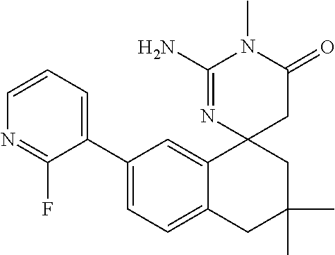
C1=C(C2=CC=CN=C2F)C=C2C(=C1)CC(C)(C)CC21CC(=O)N(C)C(N)=N1
